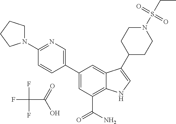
FC(F)(F)C(=O)O.C1=C(C2=CN=C(N3CCCC3)C=C2)C=C2C(=C1C(N)=O)NC=C2C1CCN(S(CC)(=O)=O)CC1
